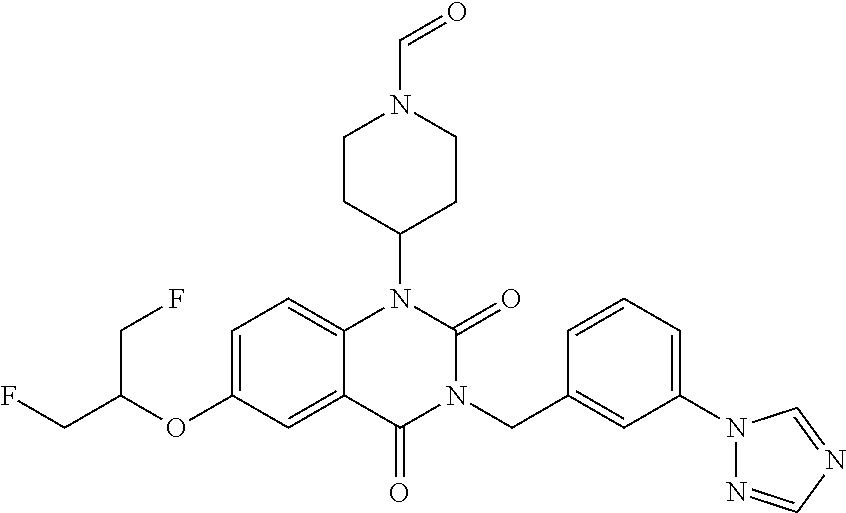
C1=C(OC(CF)CF)C=C2C(=C1)N(C1CCN(C=O)CC1)C(=O)N(CC1=CC(N3N=CN=C3)=CC=C1)C2=O
